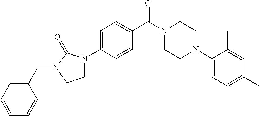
C1=C(N2CCN(CC3=CC=CC=C3)C2=O)C=CC(C(N2CCN(C3=CC=C(C)C=C3C)CC2)=O)=C1
